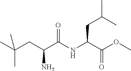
CC(C)(CC(N)C(=O)NC(CC(C)C)C(=O)OC)C
